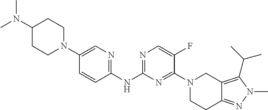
C1=C(N2CCC(N(C)C)CC2)C=CC(NC2=NC=C(F)C(N3CCC4=NN(C)C(C(C)C)=C4C3)=N2)=N1
